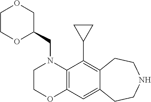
C(N1CCOC2=C1C(C1CC1)=C1C(=C2)CCNCC1)C1COCCO1
